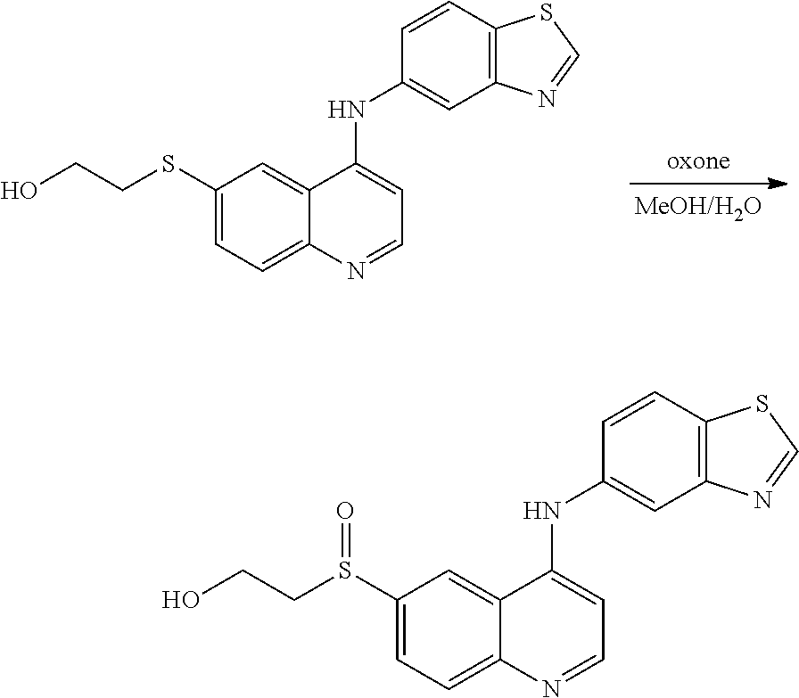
C1(SCCO)=CC=C2C(=C1)C(NC1=CC3=C(C=C1)SC=N3)=CC=N2.C1(S(CCO)=O)=CC=C2C(=C1)C(NC1=CC3=C(C=C1)SC=N3)=CC=N2
